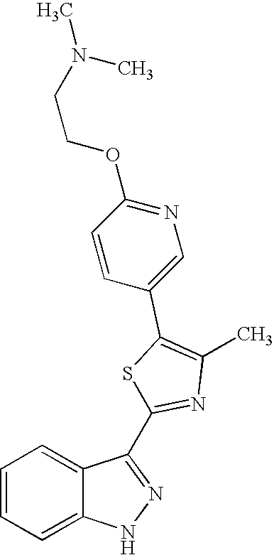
C1=CC=C2C(=C1)NN=C2C1=NC(C)=C(C2=CN=C(OCCN(C)C)C=C2)S1
